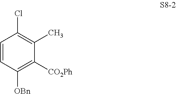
C1=CC([OBn])=C([CO2Ph])C(C)=C1Cl
